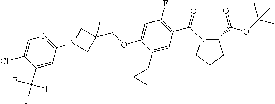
C1CCC(C(=O)OC(C)(C)C)N1C(=O)C1=C(F)C=C(OCC2(C)CN(C3=NC=C(Cl)C(C(F)(F)F)=C3)C2)C(C2CC2)=C1
